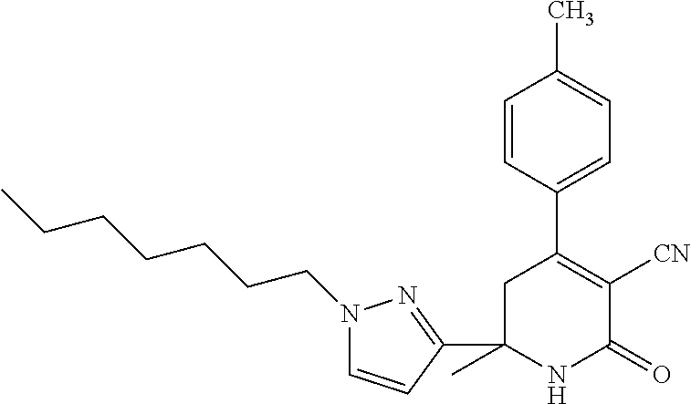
C(CCCCCC)N1N=C(C2(C)NC(=O)C([CN])=C(C3=CC=C(C)C=C3)C2)C=C1
